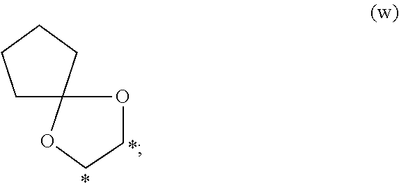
O1C2(OCC1)CCCC2
